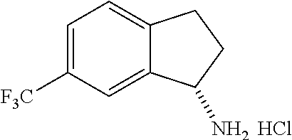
C1=C([F3C])C=C2C(=C1)CCC2N.Cl
